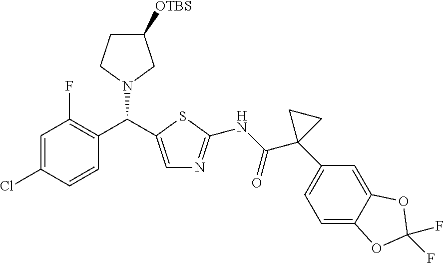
C1=C(Cl)C=CC(C(N2CC([OTBS])CC2)C2=CN=C(NC(C3(C4=CC=C5C(=C4)OC(F)(F)O5)CC3)=O)S2)=C1F
